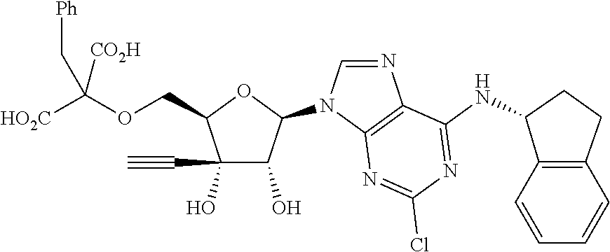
N1(C2OC(COC([CO2H])([HO2C])C[Ph])C(C#C)(O)C2O)C=NC2=C1N=C(Cl)N=C2NC1CCC2=C1C=CC=C2
